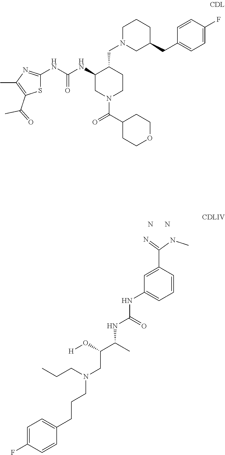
C1=CC(F)=CC=C1CCCN(CC(C(C)NC(=O)NC1=CC=CC(C(NC)=N)=C1)O[H])CCC.N.N.N(C(NC1CN(C(=O)C2CCOCC2)CCC1CN1CC(CC2=CC=C(F)C=C2)CCC1)=O)C1=NC(C)=C(C(=O)C)S1
